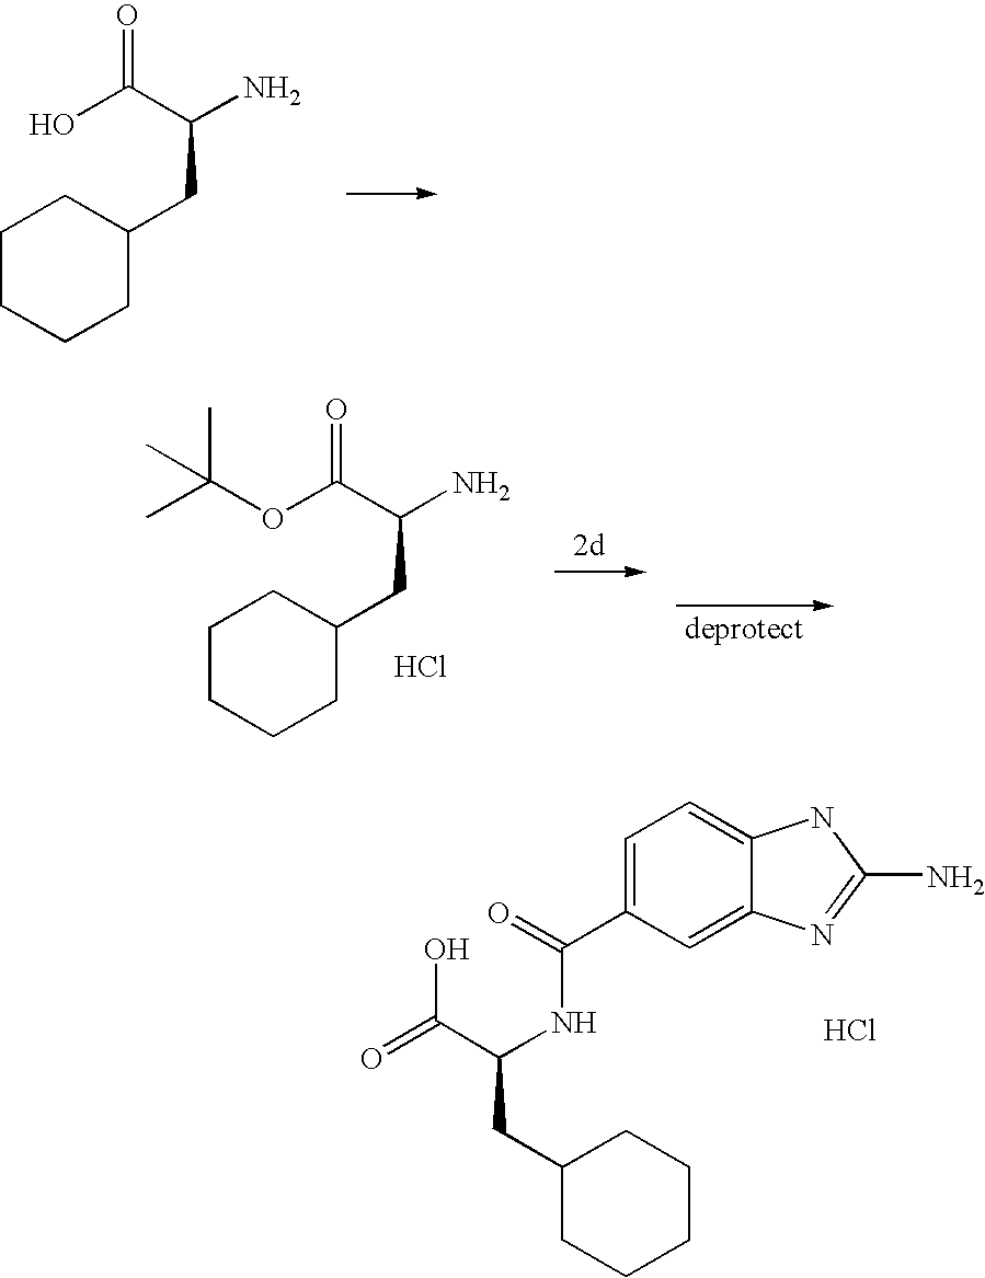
OC(C(N)CC1CCCCC1)=O.O(C(C(N)CC1CCCCC1)=O)C(C)(C)C.Cl.C1=C(C(=O)NC(C(=O)O)CC2CCCCC2)C=C2C(=C1)NC(N)=N2.Cl
